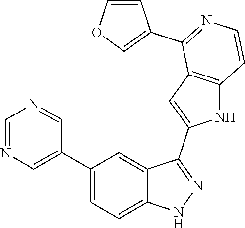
C1(C2=CN=CN=C2)=CC=C2C(=C1)C(C1=CC3=C(N1)C=CN=C3C1=COC=C1)=NN2
